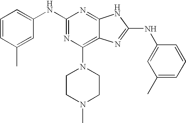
C1=C(NC2=NC(N3CCN(C)CC3)=C3C(=N2)NC(NC2=CC(C)=CC=C2)=N3)C=C(C)C=C1
